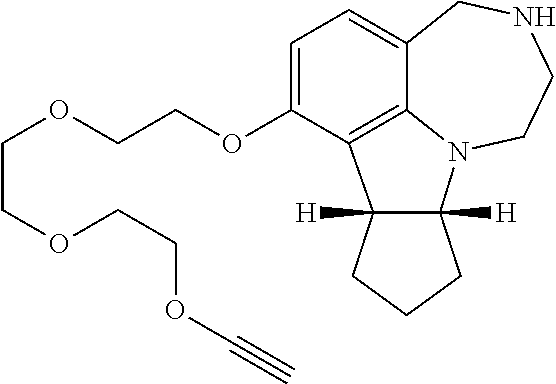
C1=C(OCCOCCOCCOC#C)C2=C3C(=C1)CNCCN3C1([H])C2([H])CCC1
